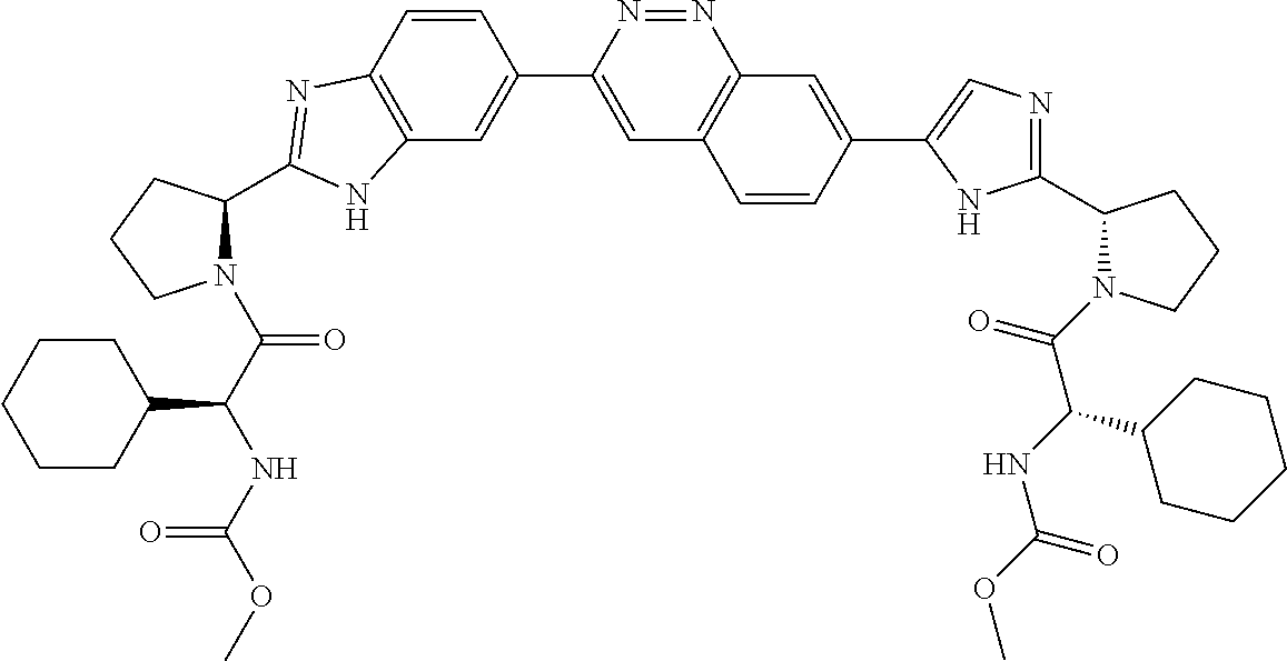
C12=C(C=CC(C3=CC4=C(N=N3)C=C(C3=CN=C(C5N(C(C(NC(=O)OC)C6CCCCC6)=O)CCC5)N3)C=C4)=C1)N=C(C1N(C(C(NC(OC)=O)C3CCCCC3)=O)CCC1)N2
